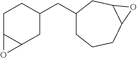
C1C2C(CC(CC3CCCC4C(C3)O4)C1)O2
